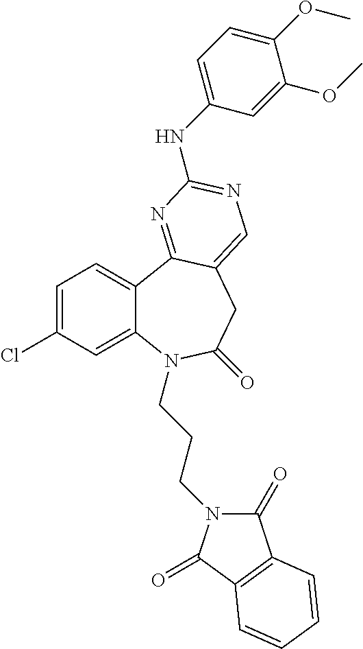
C1=C(Cl)C=C2C(=C1)C1=NC(NC3=CC=C(OC)C(OC)=C3)=NC=C1CC(=O)N2CCCN1C(=O)C2=C(C1=O)C=CC=C2
